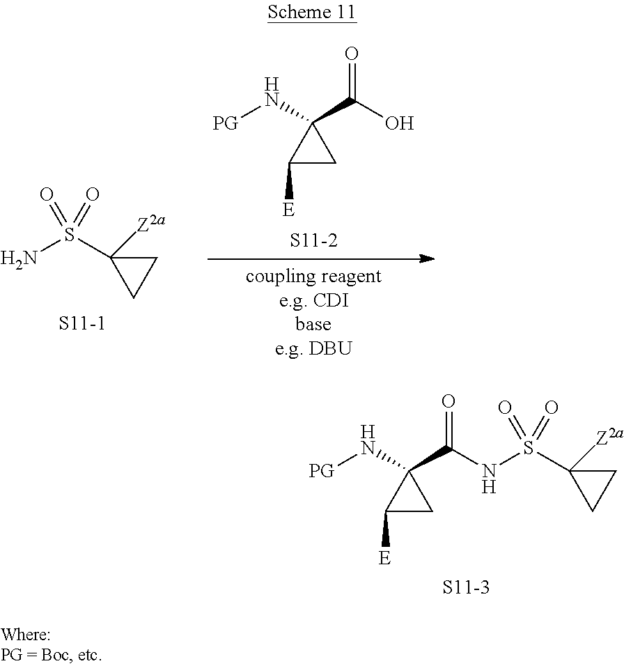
S(NC(C1(N[PG])C([E])C1)=O)(C1([Z2a])CC1)(=O)=O.[S11-3].S(N)(C1([Z2a])CC1)(=O)=O.[S11-1].O=C(O)C1(N[PG])C([E])C1
